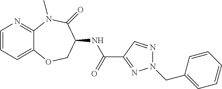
C1=CC=C2C(=N1)N(C)C(=O)C(NC(C1=NN(CC3=CC=CC=C3)N=C1)=O)CO2
